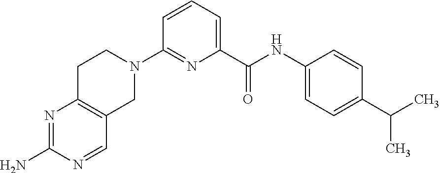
N1=C(N)N=CC2=C1CCN(C1=NC(C(NC3=CC=C(C(C)C)C=C3)=O)=CC=C1)C2
